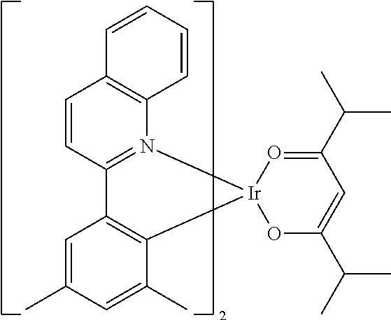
C12=N(C3=C(C=C1)C=CC=C3)[Ir]1(C3=C2C=C(C)C=C3C)OC(C(C)C)=CC(C(C)C)=O1
